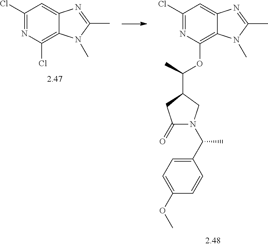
C1(Cl)=NC(Cl)=C2C(=C1)N=C(C)N2C.C1(Cl)=NC(OC(C)C2CC(=O)N(C(C3=CC=C(OC)C=C3)C)C2)=C2C(=C1)N=C(C)N2C
